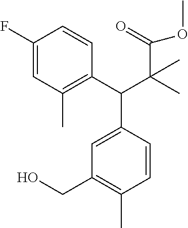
C1=C(C(C(C)(C(OC)=O)C)C2=C(C)C=C(F)C=C2)C=CC(C)=C1CO
